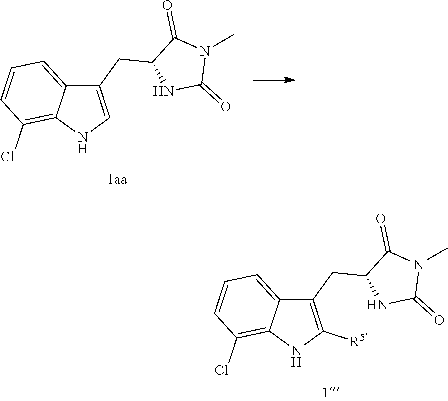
C1(CC2=C([R5])NC3=C(Cl)C=CC=C23)NC(=O)N(C)C1=O.C1(CC2=CNC3=C(Cl)C=CC=C23)NC(=O)N(C)C1=O
